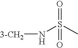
O=S(C)(N[3-CH2])=O
